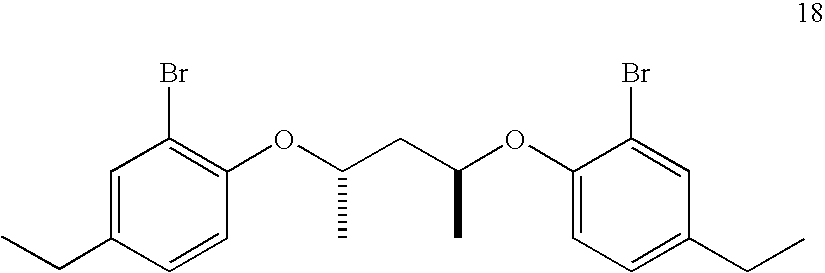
C1(OC(CC(OC2=CC=C(CC)C=C2Br)C)C)=C(Br)C=C(CC)C=C1
